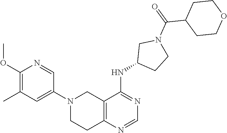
C1(N2CCC3=C(C2)C(NC2CCN(C(C4CCOCC4)=O)C2)=NC=N3)=CC(C)=C(OC)N=C1
